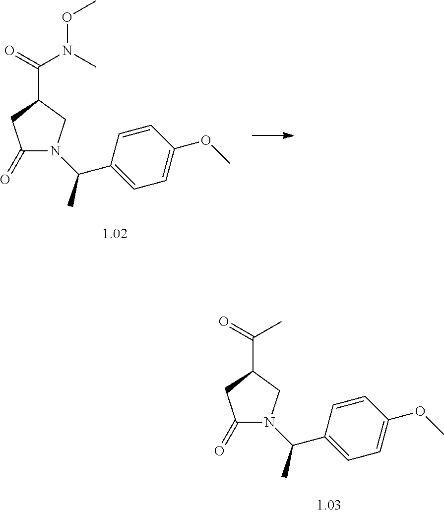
C1(=O)N(C(C)C2=CC=C(OC)C=C2)CC(C(=O)N(C)OC)C1.C1(=O)N(C(C)C2=CC=C(OC)C=C2)CC(C(=O)C)C1
